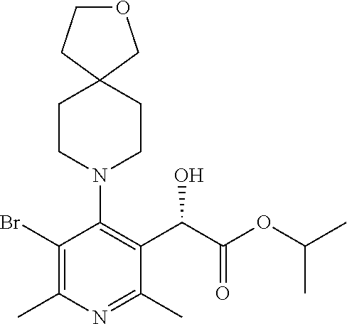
BrC1=C(C)N=C(C)C(C(O)C(=O)OC(C)C)=C1N1CCC2(CC1)COCC2
